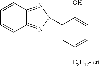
C12=NN(C3=CC([C8H17-tert])=CC=C3O)N=C1C=CC=C2
